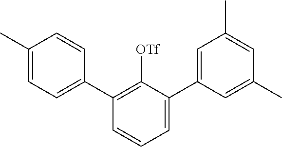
C1(C)=CC=C(C2=C([OTf])C(C3=CC(C)=CC(C)=C3)=CC=C2)C=C1
